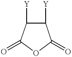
O1C(=O)C([Y])C([Y])C1=O
